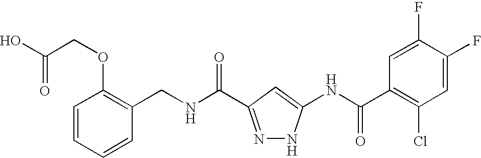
N(C(=O)C1=NNC(NC(C2=C(Cl)C=C(F)C(F)=C2)=O)=C1)CC1=C(OCC(O)=O)C=CC=C1
